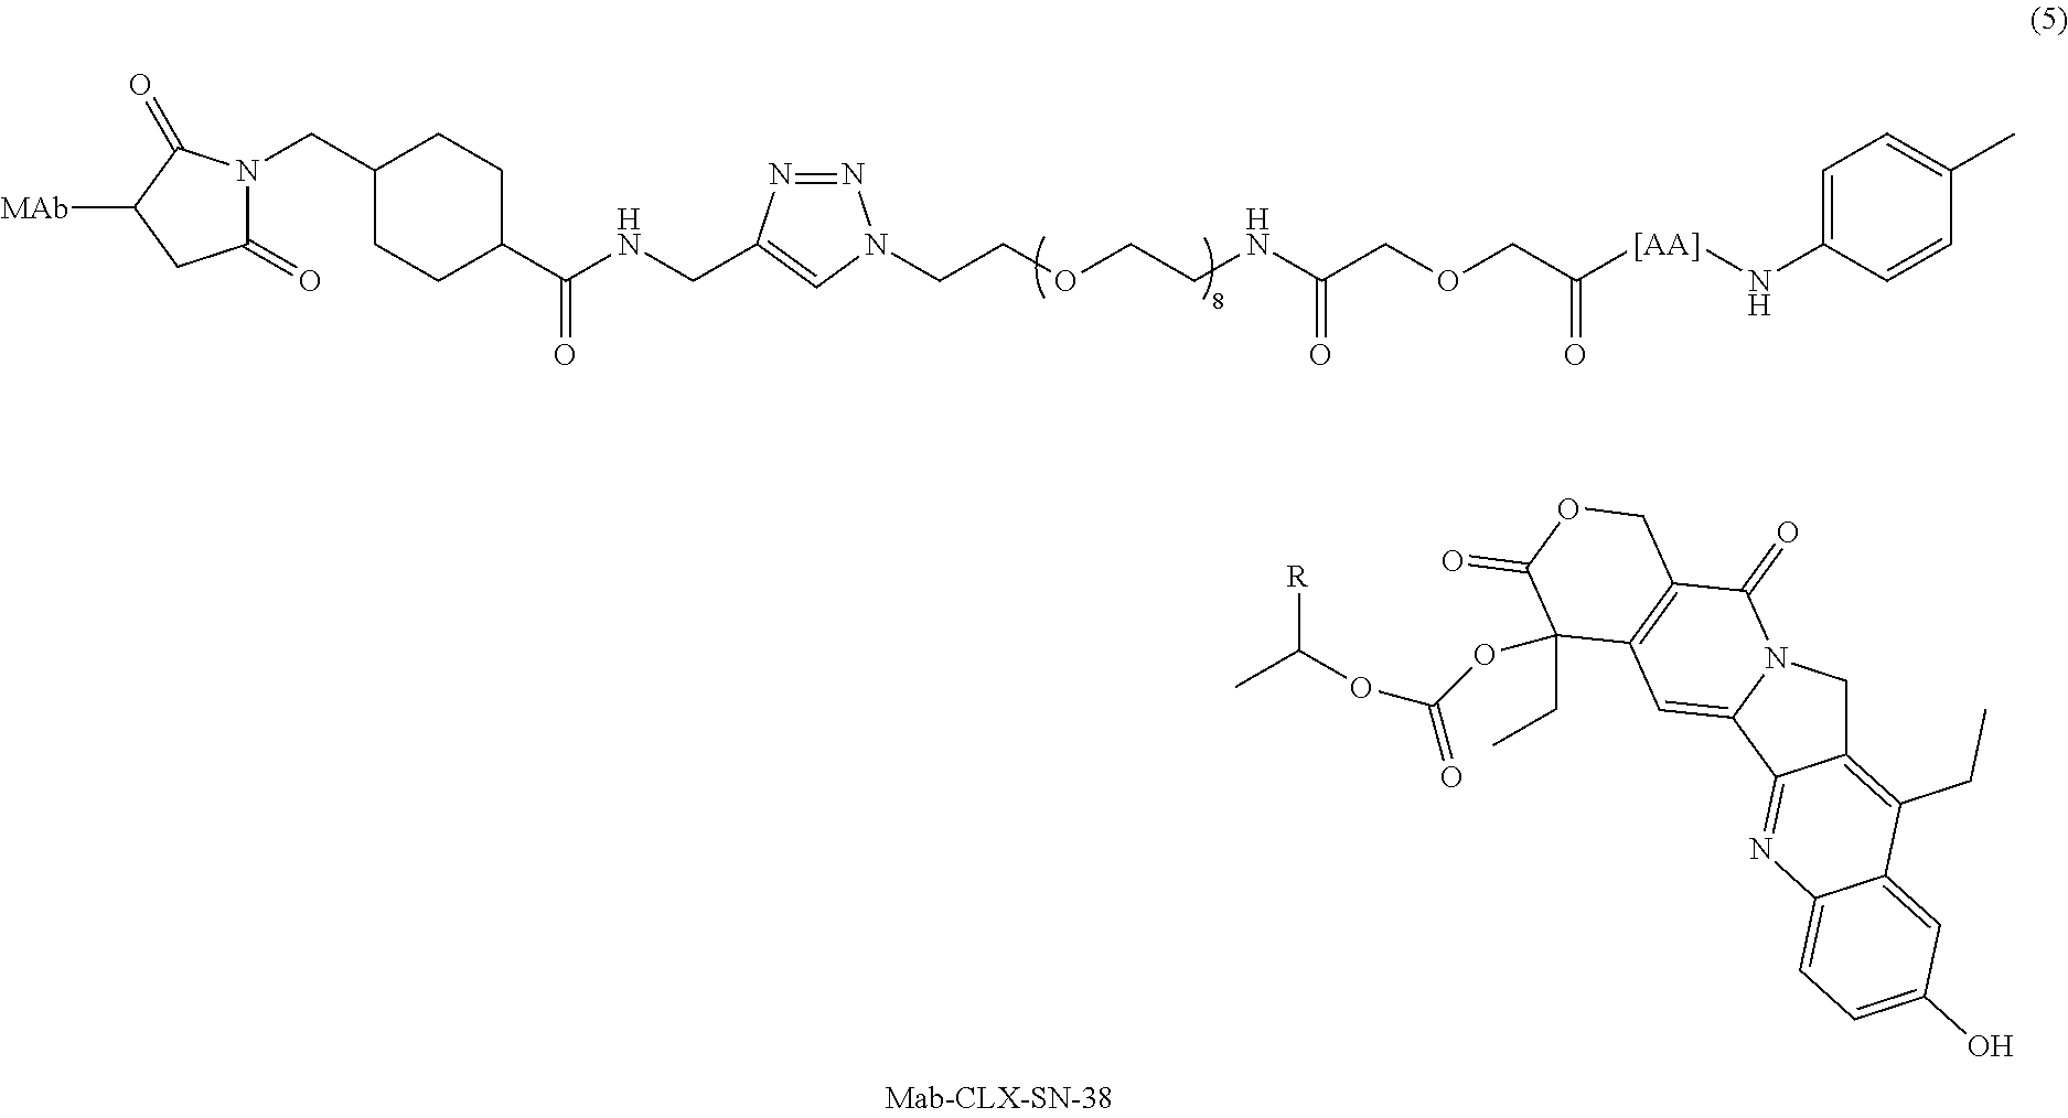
N1(CC2CCC(C(NCC3=CN(CCOCCNC(COCC([[AA]]NC4=CC=C(C)C=C4)=O)=O)N=N3)=O)CC2)C(=O)CC([MAb])C1=O.C12=C(CC)C3=CC(O)=CC=C3N=C1C1=CC3=C(C(=O)N1C2)COC(=O)C3(OC(=O)OC(C)[R])CC
